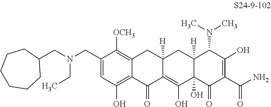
C1(CN(CC2CCCCCC2)CC)=CC(O)=C2C(=C1[OCH3])CC1([H])C(=C(O)C3(O)C([H])(C1)C(N(C)C)C(O)=C(C(N)=O)C3=O)C2=O
